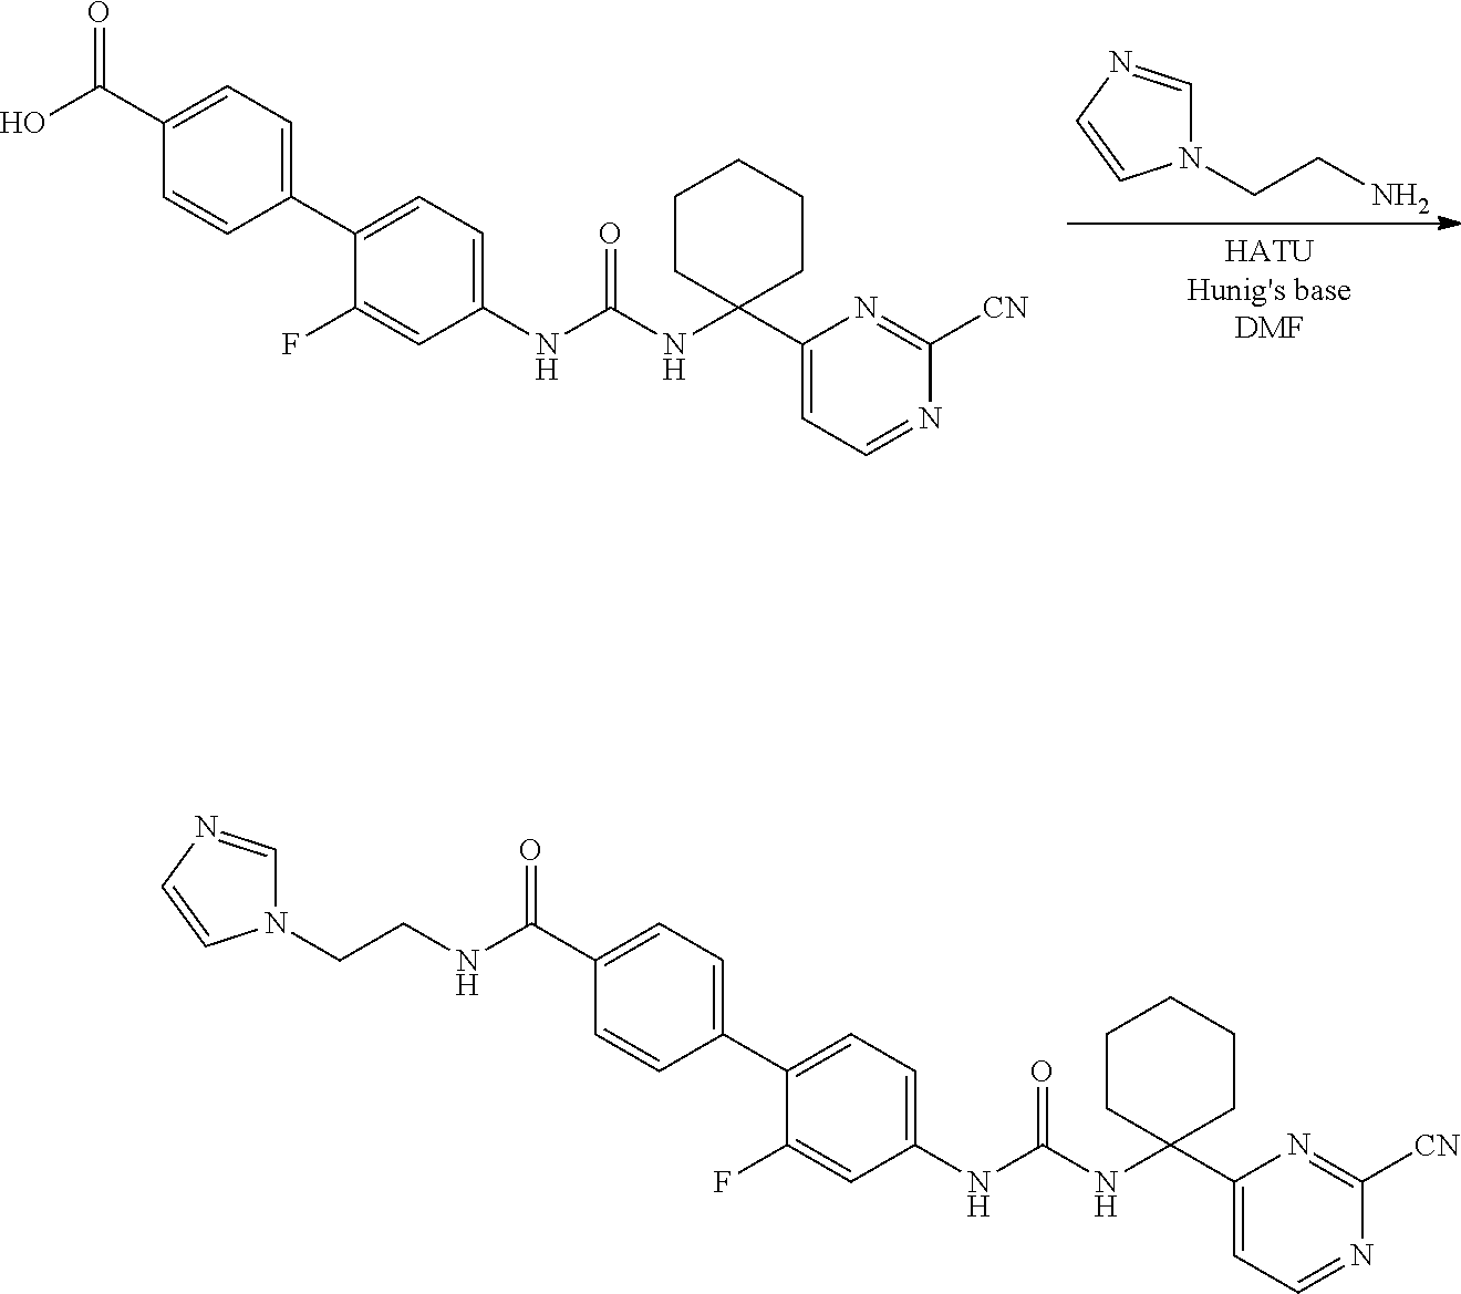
N(C(=O)NC1=CC=C(C2=CC=C(C(O)=O)C=C2)C(F)=C1)C1(C2=CC=NC([CN])=N2)CCCCC1.N1(CCN)C=NC=C1.N(C(=O)NC1=CC=C(C2=CC=C(C(=O)NCCN3C=NC=C3)C=C2)C(F)=C1)C1(C2=CC=NC([CN])=N2)CCCCC1
